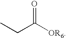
CCC([OR6])=O
